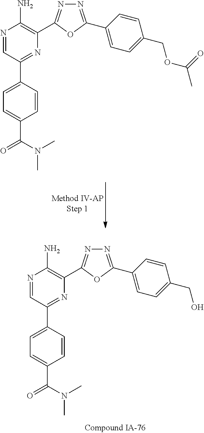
N1=CC(C2=CC=C(C(N(C)C)=O)C=C2)=NC(C2=NN=C(C3=CC=C(CO)C=C3)O2)=C1N.N1=CC(C2=CC=C(C(N(C)C)=O)C=C2)=NC(C2=NN=C(C3=CC=C(COC(C)=O)C=C3)O2)=C1N
